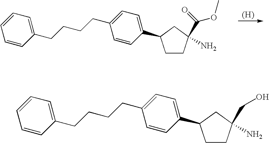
[(H)].C1CC(N)(C(=O)OC)CC1C1=CC=C(CCCCC2=CC=CC=C2)C=C1.C1CC(N)(CO)CC1C1=CC=C(CCCCC2=CC=CC=C2)C=C1
